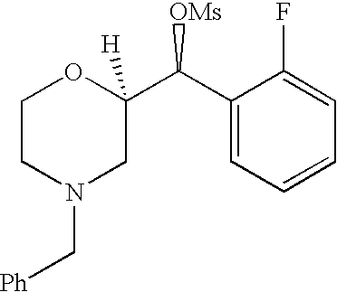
C1CN(C[Ph])CC(C(C2=CC=CC=C2F)[OMs])([H])O1
